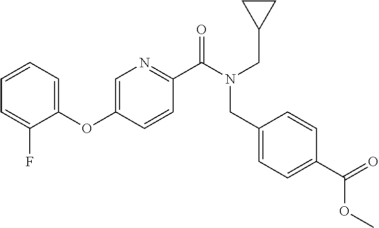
O(C1=CN=C(C(N(CC2CC2)CC2=CC=C(C(=O)OC)C=C2)=O)C=C1)C1=CC=CC=C1F
